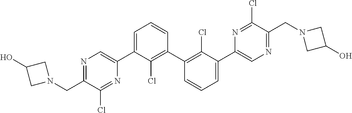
C1C(O)CN1CC1=NC=C(C2=CC=CC(C3=C(Cl)C(C4=CN=C(CN5CC(O)C5)C(Cl)=N4)=CC=C3)=C2Cl)N=C1Cl
